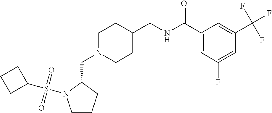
C1CCC(CN2CCC(CNC(C3=CC(F)=CC(C(F)(F)F)=C3)=O)CC2)N1S(C1CCC1)(=O)=O
